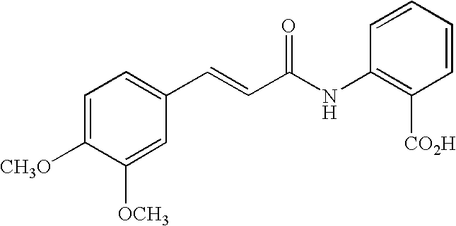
C(=CC(NC1=C([CO2H])C=CC=C1)=O)C1=CC=C([CH3O])C([OCH3])=C1
